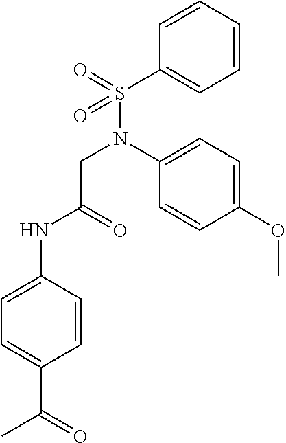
C1=CC=CC(S(=O)(N(C2=CC=C(OC)C=C2)CC(NC2=CC=C(C(=O)C)C=C2)=O)=O)=C1
